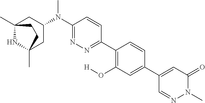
C12(C)NC(C)(CC(N(C3=NN=C(C4=C(O[H])C=C(C5=CC(=O)N(C)N=C5)C=C4)C=C3)C)C1)CC2
